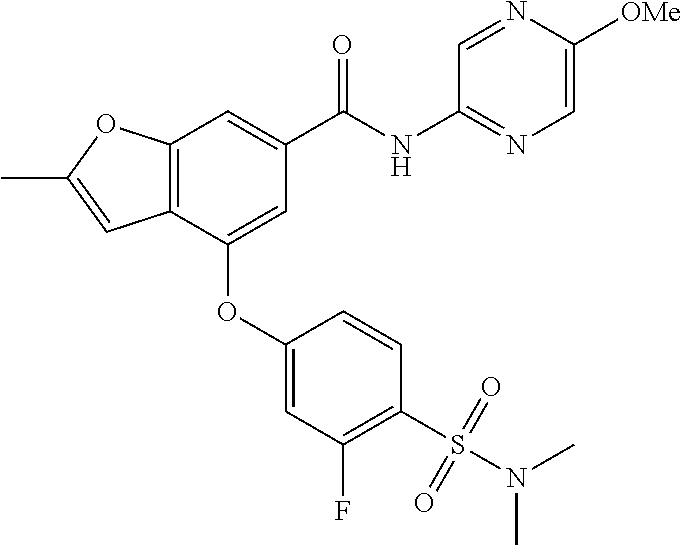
C12=C(C(OC3=CC(F)=C(S(N(C)C)(=O)=O)C=C3)=CC(C(NC3=NC=C([OMe])N=C3)=O)=C1)C=C(C)O2
